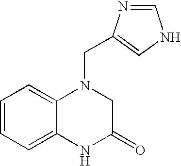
C1=CC=C2C(=C1)NC(=O)CN2CC1=CNC=N1
